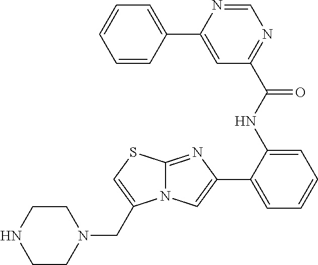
C1(C2=CC=CC=C2NC(C2=NC=NC(C3=CC=CC=C3)=C2)=O)=CN2C(=N1)SC=C2CN1CCNCC1
